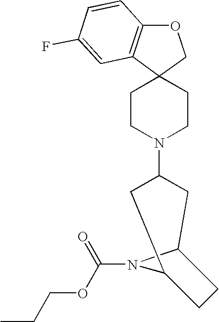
O1C2=C(C3(C1)CCN(C1CC4N(C(OCCC)=O)C(C1)CC4)CC3)C=C(F)C=C2
